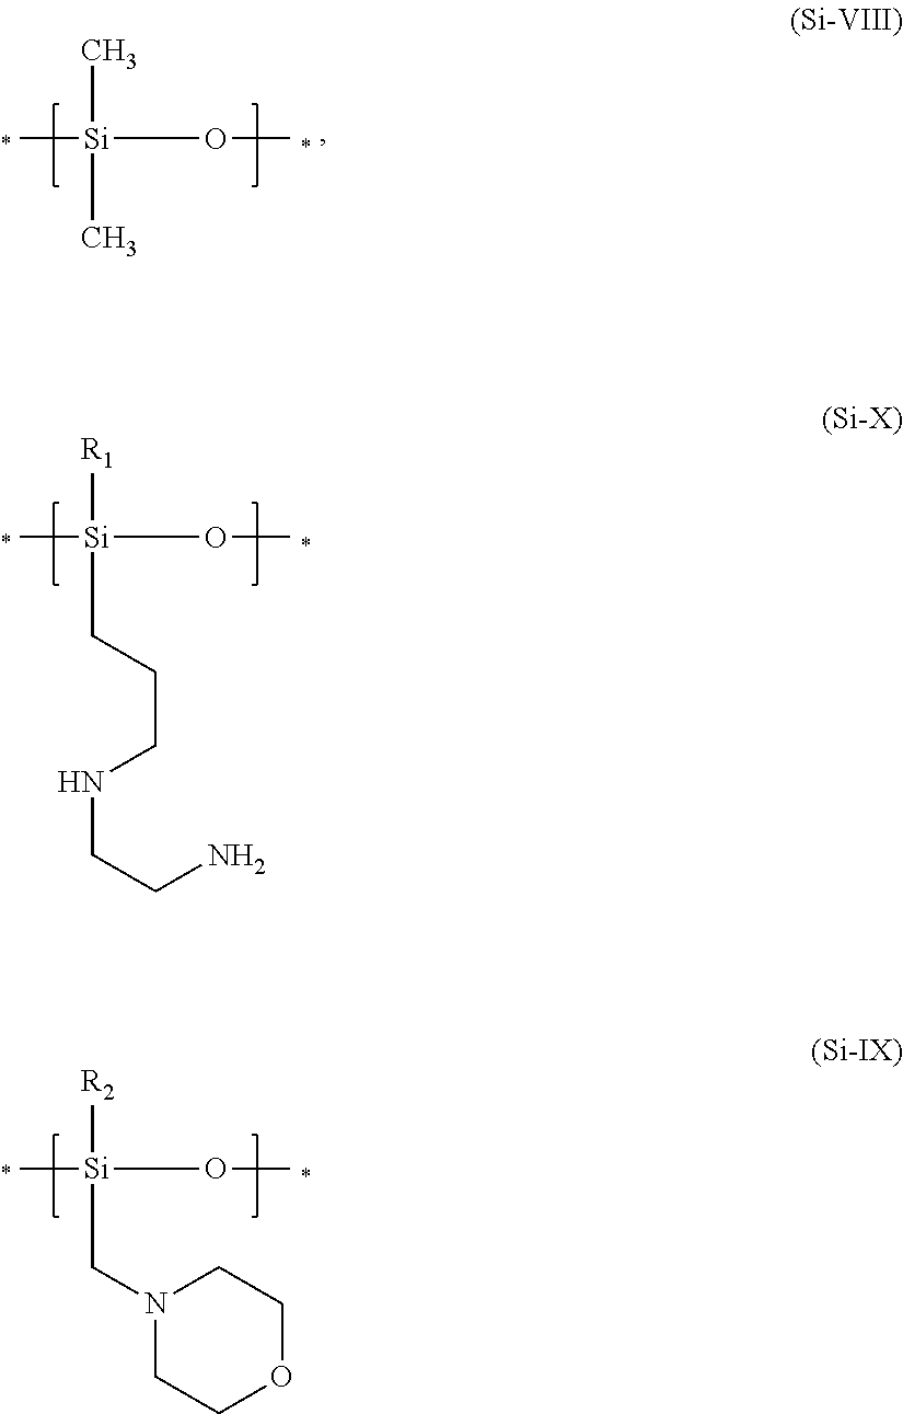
C[Si](OC)(C)C.C[Si](OC)([R1])CCCNCCN.C[Si](OC)([R2])CN1CCOCC1
